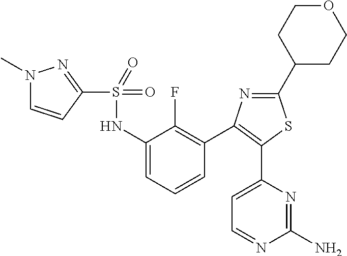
C1(S(NC2=CC=CC(C3=C(C4=CC=NC(N)=N4)SC(C4CCOCC4)=N3)=C2F)(=O)=O)=NN(C)C=C1
